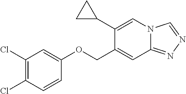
C1(COC2=CC(Cl)=C(Cl)C=C2)=CC2=NN=CN2C=C1C1CC1
